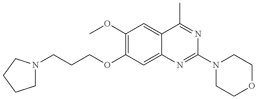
C1N(CCCOC2=C(OC)C=C3C(=C2)N=C(N2CCOCC2)N=C3C)CCC1
